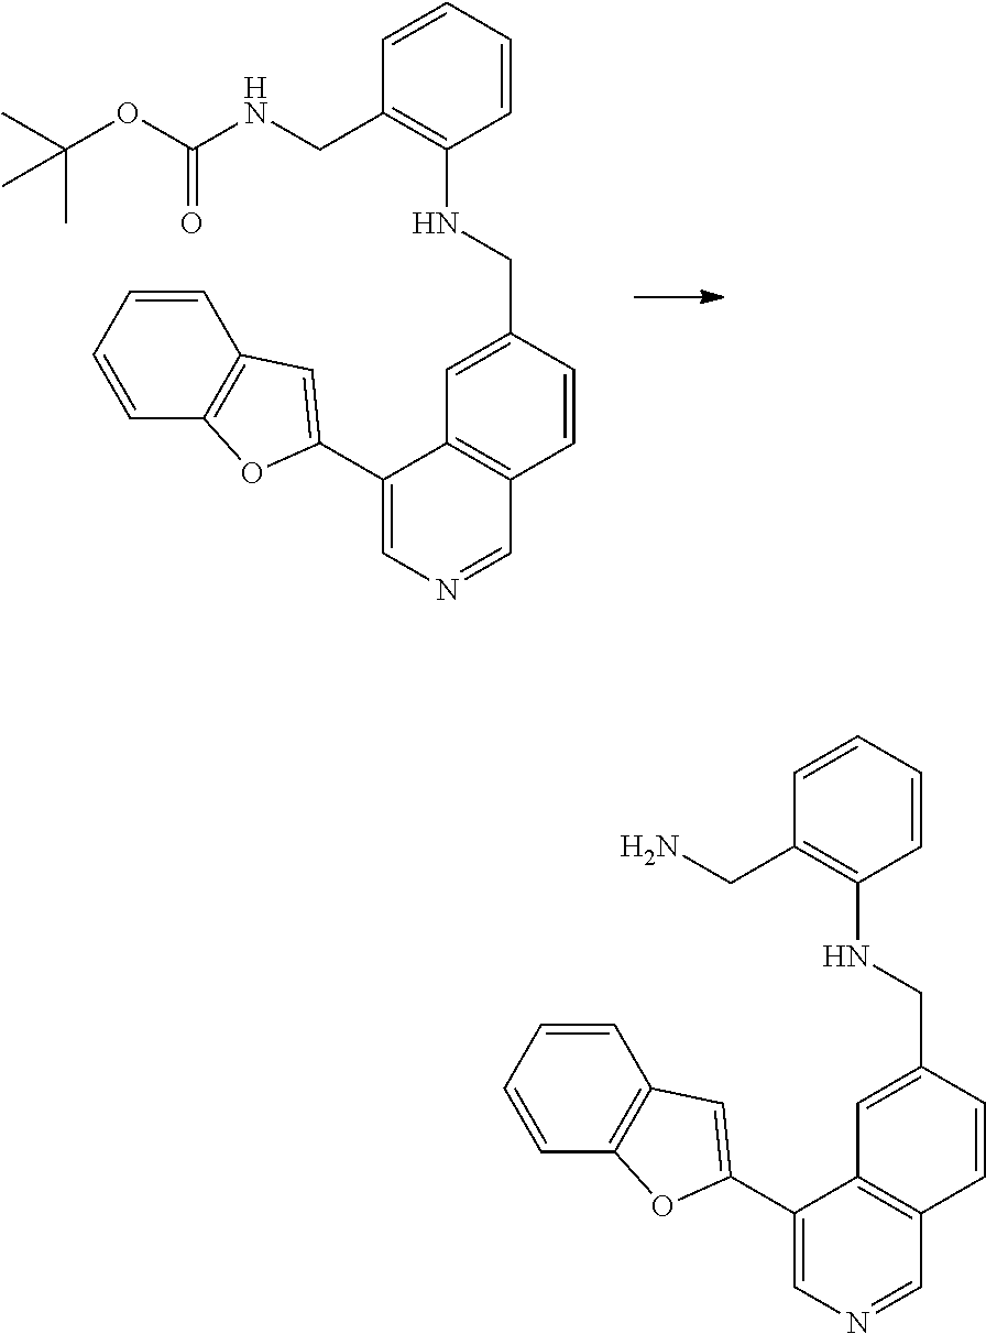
C1(C2=CC3=C(C=CC=C3)O2)=CN=CC2=C1C=C(CNC1=C(CNC(OC(C)(C)C)=O)C=CC=C1)C=C2.C1(C2=CC3=C(C=CC=C3)O2)=CN=CC2=C1C=C(CNC1=C(CN)C=CC=C1)C=C2
